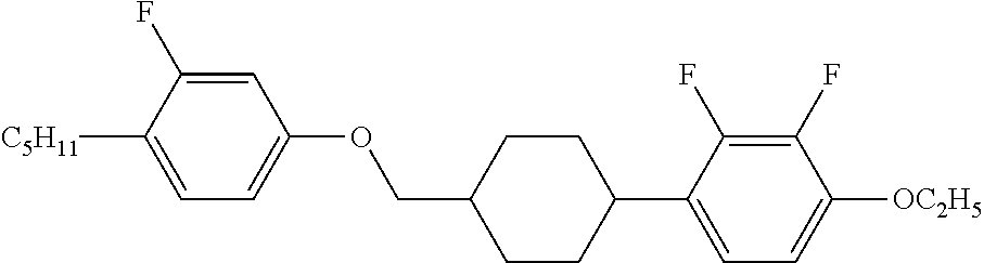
C1=C(F)C([C5H11])=CC=C1OCC1CCC(C2=CC=C([OC2H5])C(F)=C2F)CC1
